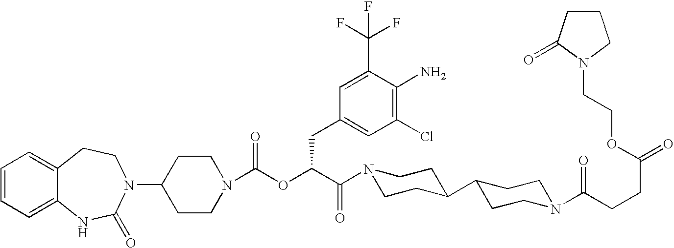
C1(N2C(=O)NC3=CC=CC=C3CC2)CCN(C(OC(C(=O)N2CCC(C3CCN(C(CCC(=O)OCCN4CCCC4=O)=O)CC3)CC2)CC2=CC(Cl)=C(N)C(C(F)(F)F)=C2)=O)CC1
